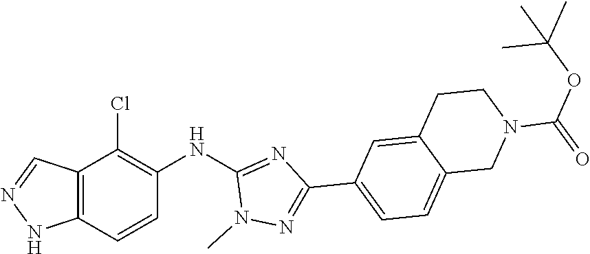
C12=C(C=CC(NC3=NC(C4=CC=C5C(=C4)CCN(C(=O)OC(C)(C)C)C5)=NN3C)=C1Cl)NN=C2
